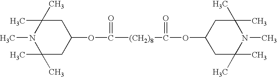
C1C(OC(=O)[(CH2)8]C(=O)OC2CC(C)(C)N(C)C(C)(C)C2)CC(C)(C)N(C)C1(C)C
